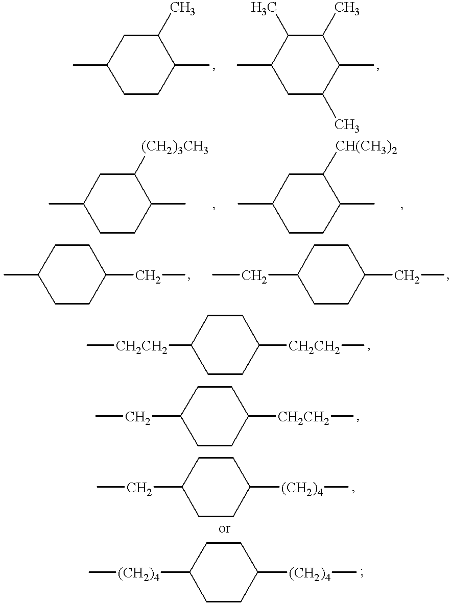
CC1CCC(C)C(C)C1.CC1CC(C)C(C)C(C)C1C.C1(C)CCC(C)C([(CH2)3CH3])C1.C1(C)CCC(C)C([CH(CH3)2])C1.CC1CCC(CC)CC1.C(C1CCC(CC)CC1)C.C[CH2CH2]C1CCC([CH2CH2]C)CC1.C1(CC)CCC([CH2CH2]C)CC1.C1(CC)CCC([(CH2)4]C)CC1.C1([(CH2)4]C)CCC([(CH2)4]C)CC1
